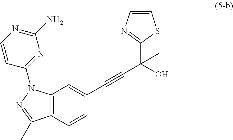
C12=C(C=CC(C#CC(C)(O)C3=NC=CS3)=C1)C(C)=NN2C1=NC(N)=NC=C1
